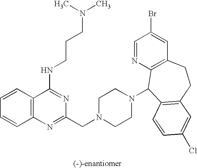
C12=C(C=CC=C1)C(NCCCN(C)C)=NC(CN1CCN(C3C4=C(C=C(Br)C=N4)CCC4=C3C=CC(Cl)=C4)CC1)=N2
